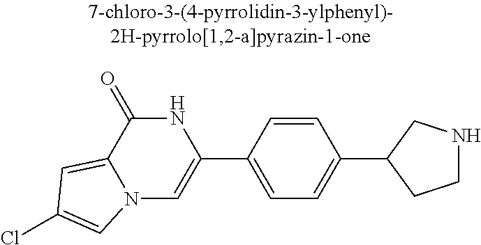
N12C=C(C3=CC=C(C4CCNC4)C=C3)NC(=O)C1=CC(Cl)=C2
